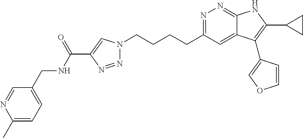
N1=C(CCCCN2N=NC(C(NCC3=CC=C(C)N=C3)=O)=C2)C=C2C(=N1)NC(C1CC1)=C2C1=COC=C1
